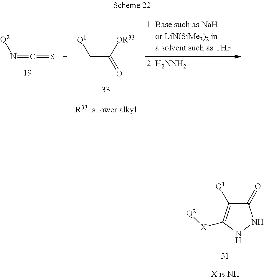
[Q2]N=C=S.C(C(=O)[OR33])[Q1].C1(=O)C([Q1])=C([X][Q2])NN1
